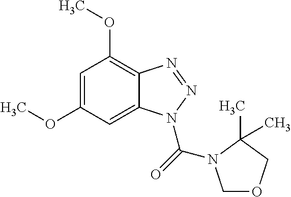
C1=C(OC)C=C2C(=C1OC)N=NN2C(=O)N1COCC1(C)C
